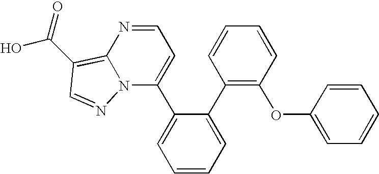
N12C(C3=CC=CC=C3C3=C(OC4=CC=CC=C4)C=CC=C3)=CC=NC1=C(C(O)=O)C=N2
